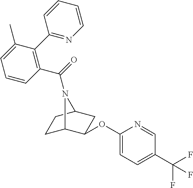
C1C2C(OC3=CC=C(C(F)(F)F)C=N3)CC(C1)N2C(=O)C1=C(C2=NC=CC=C2)C(C)=CC=C1
